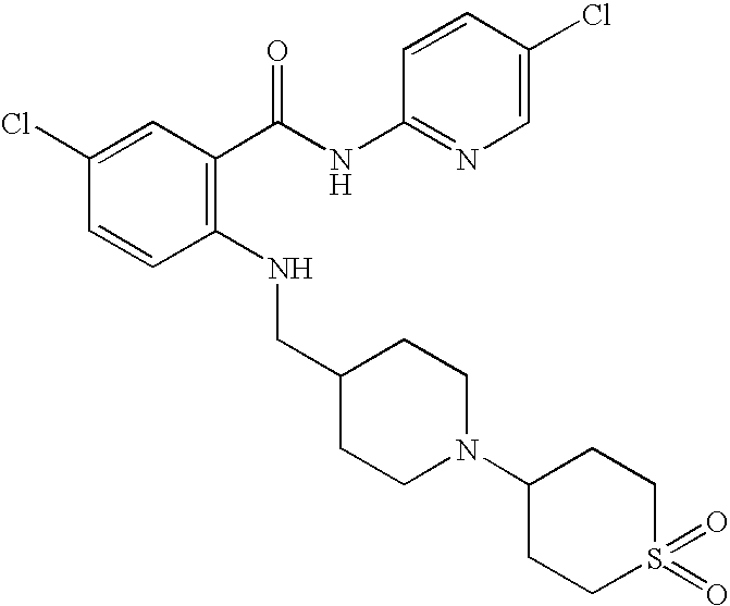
C1(Cl)=CC(C(NC2=NC=C(Cl)C=C2)=O)=C(NCC2CCN(C3CCS(=O)(=O)CC3)CC2)C=C1
